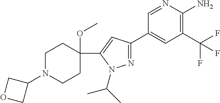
N1=C(C2=CC(C(F)(F)F)=C(N)N=C2)C=C(C2(OC)CCN(C3COC3)CC2)N1C(C)C
